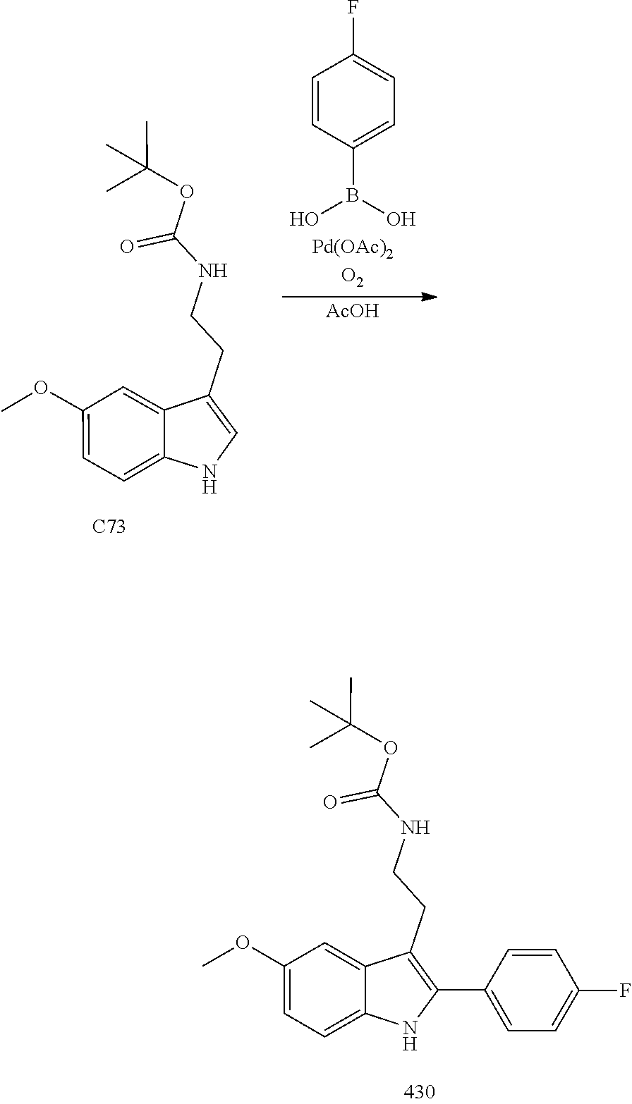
C1=CC(B(O)O)=CC=C1F.COC1=CC=C2C(=C1)C(CCNC(OC(C)(C)C)=O)=CN2.[AcOH].[C73].COC1=CC=C2C(=C1)C(CCNC(OC(C)(C)C)=O)=C(C1=CC=C(F)C=C1)N2
